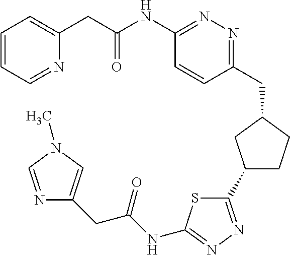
C1=CC=NC(CC(NC2=NN=C(CC3CC(C4=NN=C(NC(CC5=CN(C)C=N5)=O)S4)CC3)C=C2)=O)=C1
